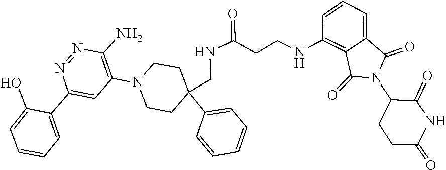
C1(N2CCC(C3=CC=CC=C3)(CNC(=O)CCNC3=C4C(=CC=C3)C(=O)N(C3CCC(=O)NC3=O)C4=O)CC2)=C(N)N=NC(C2=CC=CC=C2O)=C1
